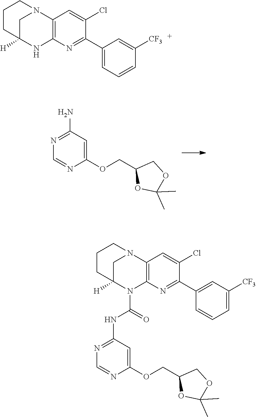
N1=C(NC(N2C3=C(C=C(Cl)C(C4=CC([CF3])=CC=C4)=N3)N3CC2([H])CCC3)=O)C=C(OCC2OC(C)(C)OC2)N=C1.N1=C(N)C=C(OCC2OC(C)(C)OC2)N=C1.C1(C2=NC3=C(C=C2Cl)N2CC([H])(N3)CCC2)=CC=CC([CF3])=C1
